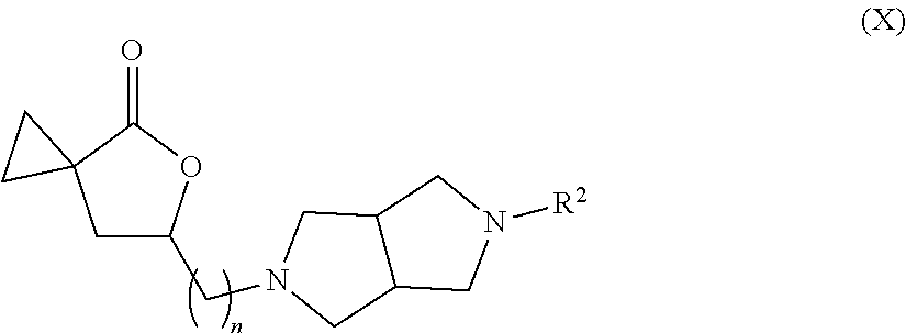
C1C(CN2CC3C(CN([R2])C3)C2)OC(=O)C12CC2
